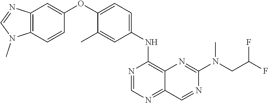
C12=C(C=CC(OC3=CC=C(NC4=C5C(=NC=N4)C=NC(N(CC(F)F)C)=N5)C=C3C)=C1)N(C)C=N2
